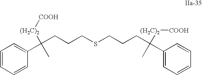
C(CCSCCCC(C)([(H2C)2][COOH])C1=CC=CC=C1)C(C)([(CH2)2][COOH])C1=CC=CC=C1
